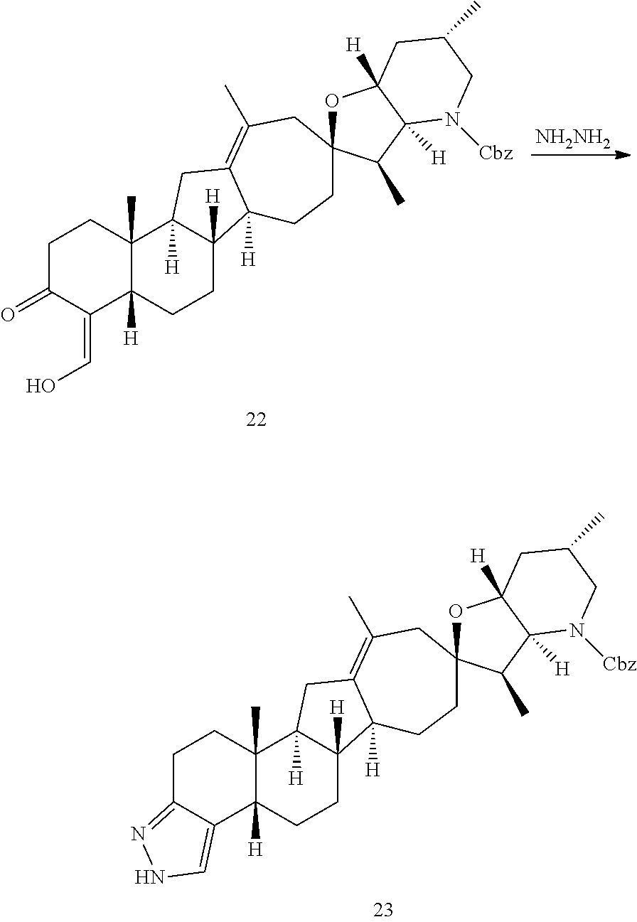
C1C(=O)C(=CO)C2([H])C(C)(C1)C1([H])C([H])(CC2)C2([H])C(=C(C)CC3(CC2)OC2([H])C([H])(C3C)N([Cbz])CC(C)C2)C1.[NH2NH2].C1C2=NNC=C2C2([H])C(C)(C1)C1([H])C([H])(CC2)C2([H])C(=C(C)CC3(CC2)OC2([H])C([H])(C3C)N([Cbz])CC(C)C2)C1
